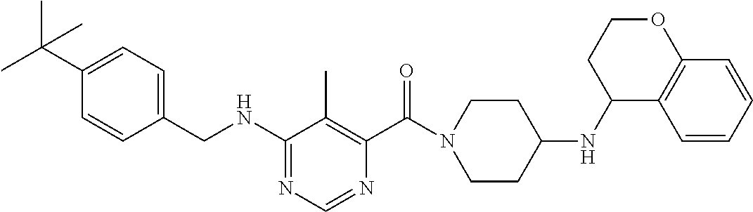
C1(NCC2=CC=C(C(C)(C)C)C=C2)=NC=NC(C(N2CCC(NC3C4=C(OCC3)C=CC=C4)CC2)=O)=C1C
